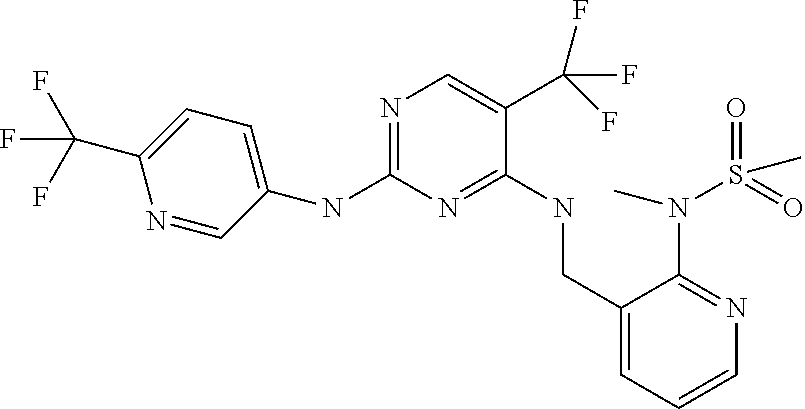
N1=C(NC2=CC=C(C(F)(F)F)N=C2)N=C(NCC2=CC=CN=C2N(C)S(=O)(=O)C)C(C(F)(F)F)=C1
